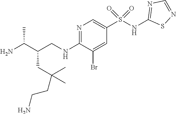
N1=C(NCC(C(N)C)CC(C)(C)CCN)C(Br)=CC(S(NC2=NC=NS2)(=O)=O)=C1
